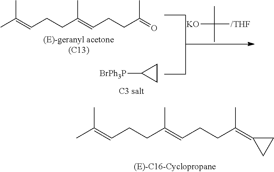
[BrPh3P]C1CC1.CC(=CCCC(=CCCC(=O)C)C)C.[KO]C([/THF])(C)C.CC(=CCCC(=CCCC(=C1CC1)C)C)C
